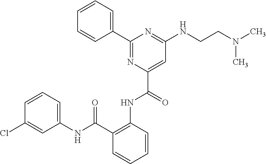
C1=CC=CC(C(NC2=CC=CC(Cl)=C2)=O)=C1NC(C1=CC(NCCN(C)C)=NC(C2=CC=CC=C2)=N1)=O
